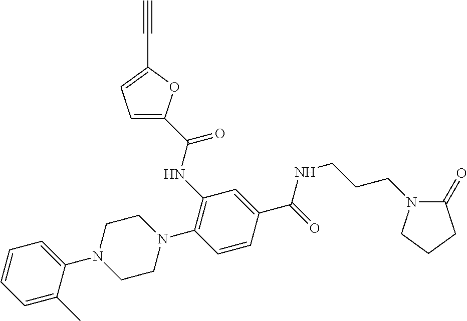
C(NC1=C(N2CCN(C3=CC=CC=C3C)CC2)C=CC(C(=O)NCCCN2C(=O)CCC2)=C1)(=O)C1=CC=C(C#C)O1
